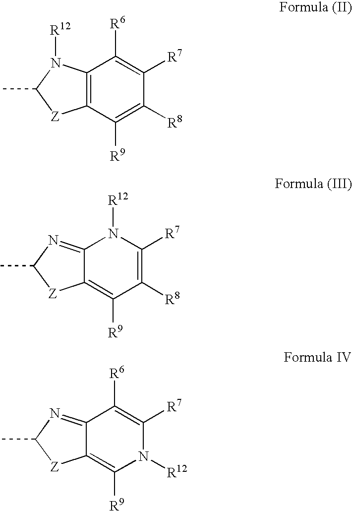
C12=C(C([R9])=C([R8])C([R7])=C1[R6])[Z]C(C)N2[R12].C12=NC(C)[Z]C1=C([R9])C([R8])=C([R7])N2[R12].C12=NC(C)[Z]C1=C([R9])N([R12])C([R7])=C2[R6]
